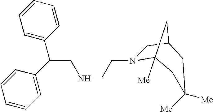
C(CNCCN1C2([Me])CC(C1)CC([Me])([Me])C2)(C1=CC=CC=C1)C1=CC=CC=C1
